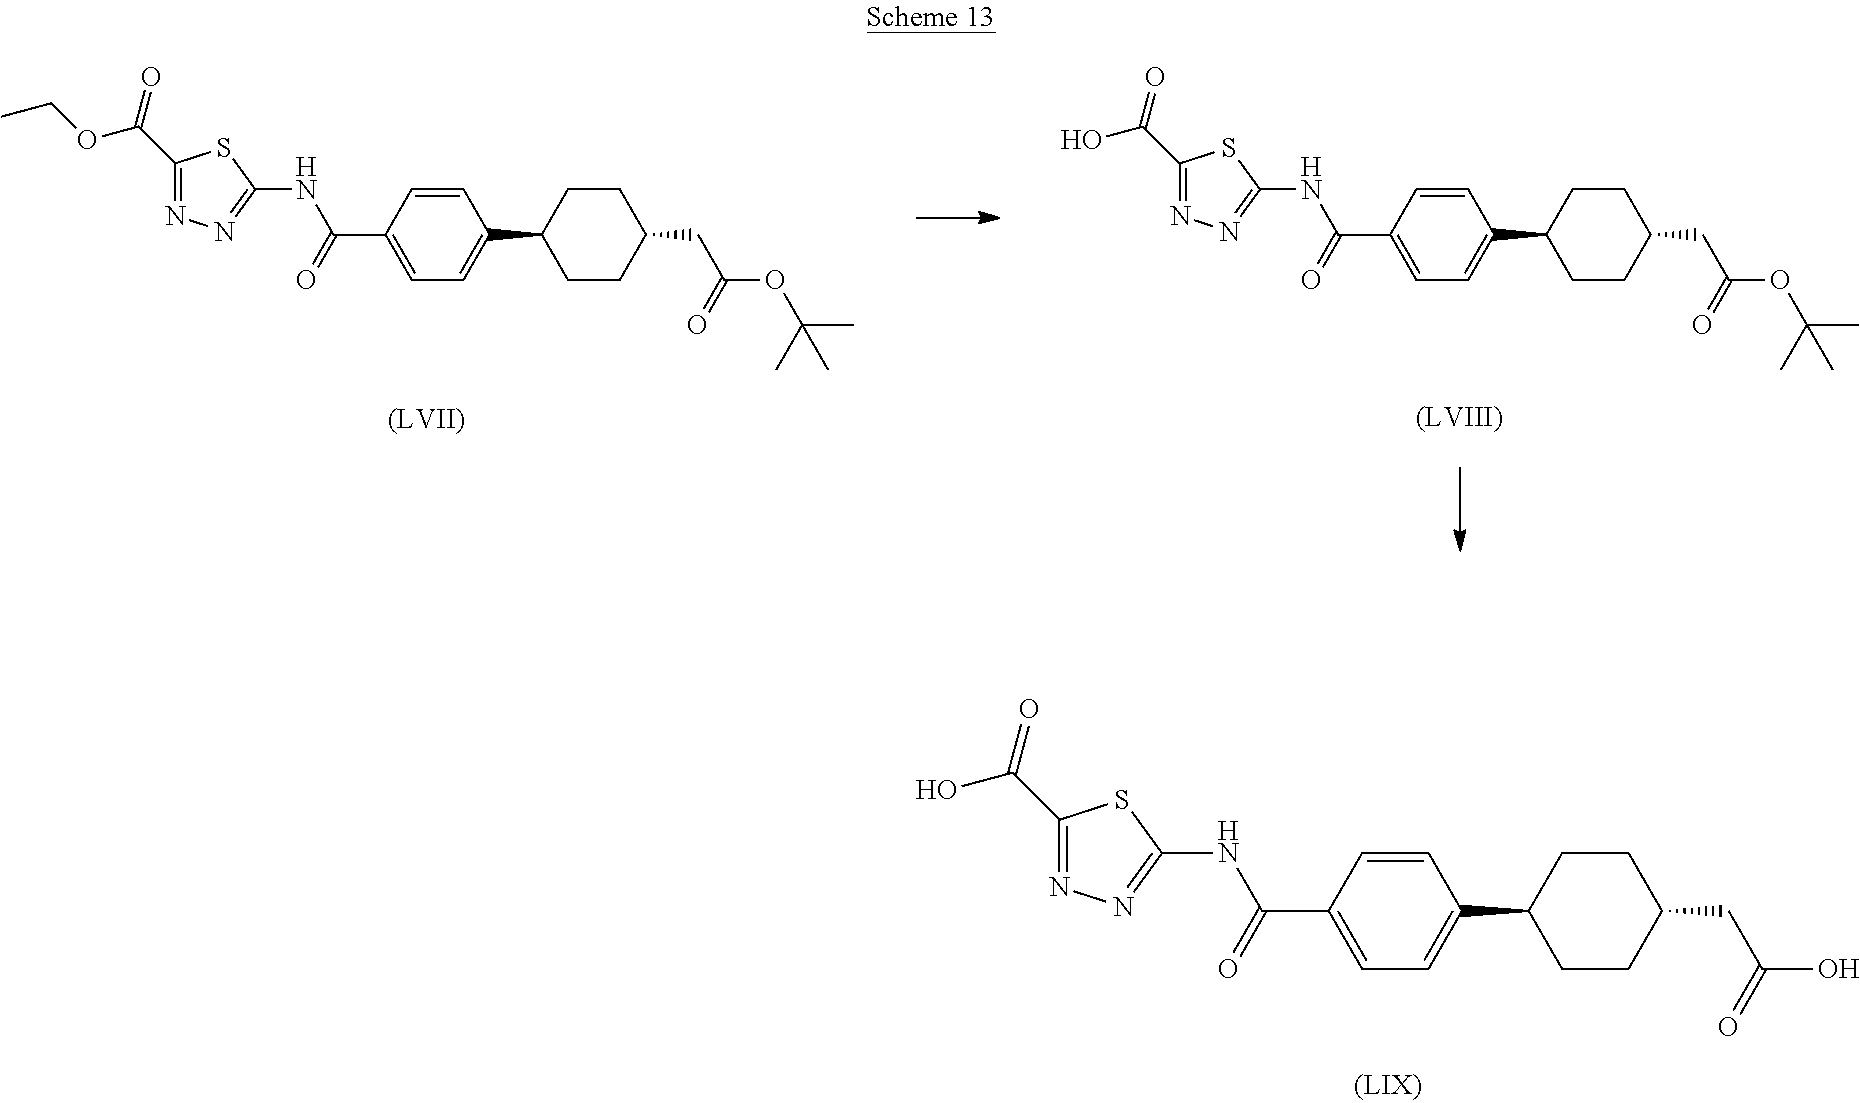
C1(C(=O)OCC)=NN=C(NC(C2=CC=C(C3CCC(CC(OC(C)(C)C)=O)CC3)C=C2)=O)S1.C1(C(=O)O)=NN=C(NC(C2=CC=C(C3CCC(CC(OC(C)(C)C)=O)CC3)C=C2)=O)S1.C1(C(=O)O)=NN=C(NC(C2=CC=C(C3CCC(CC(O)=O)CC3)C=C2)=O)S1
